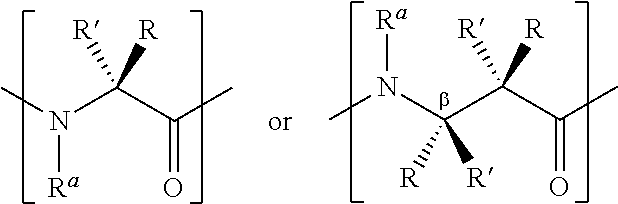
N(C(C(=O)C)([R])[R])(C)[Ra].N(C(C([R])([R])C(C)=O)([R])[R])(C)[Ra]
